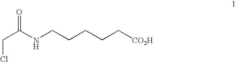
C(C(NCCCCC[CO2H])=O)Cl
